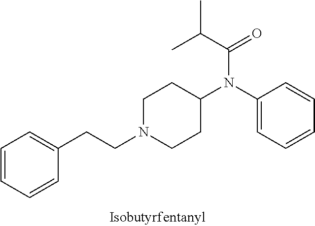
C1=CC=CC(CCN2CCC(N(C(=O)C(C)C)C3=CC=CC=C3)CC2)=C1
